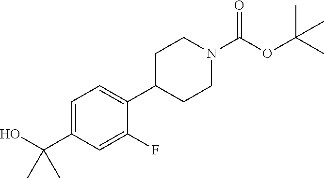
C1(C(O)(C)C)=CC=C(C2CCN(C(OC(C)(C)C)=O)CC2)C(F)=C1
